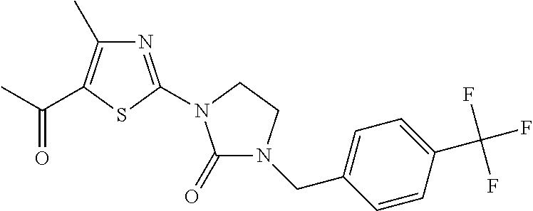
C(C1=CC=C(C(F)(F)F)C=C1)N1C(=O)N(C2=NC(C)=C(C(C)=O)S2)CC1
